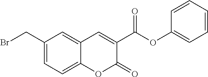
C1(CBr)=CC=C2C(=C1)C=C(C(OC1=CC=CC=C1)=O)C(=O)O2
